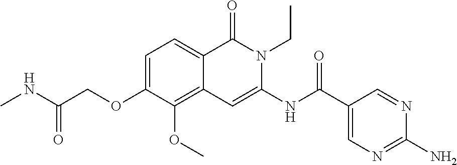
C1=C(OCC(NC)=O)C(OC)=C2C(=C1)C(=O)N(CC)C(NC(C1=CN=C(N)N=C1)=O)=C2
